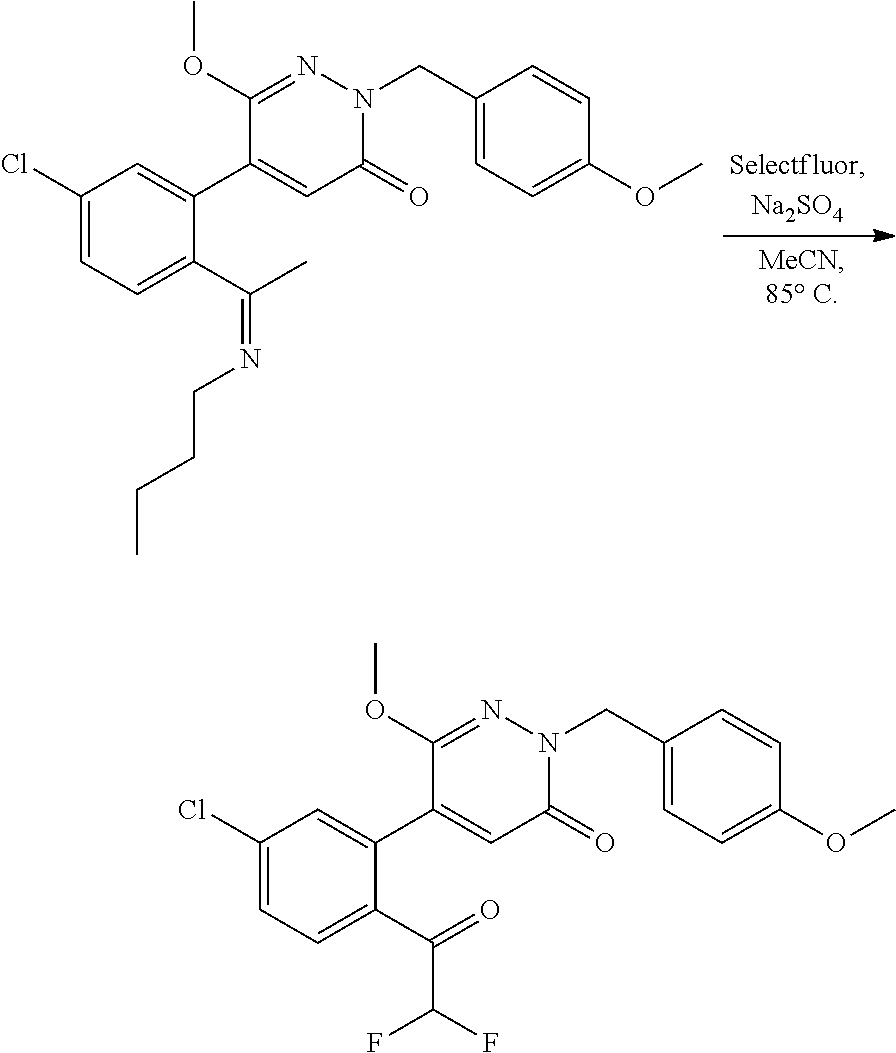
C1(Cl)=CC=C(C(C)=NCCCC)C(C2=CC(=O)N(CC3=CC=C(OC)C=C3)N=C2OC)=C1.C1(Cl)=CC=C(C(=O)C(F)F)C(C2=CC(=O)N(CC3=CC=C(OC)C=C3)N=C2OC)=C1
